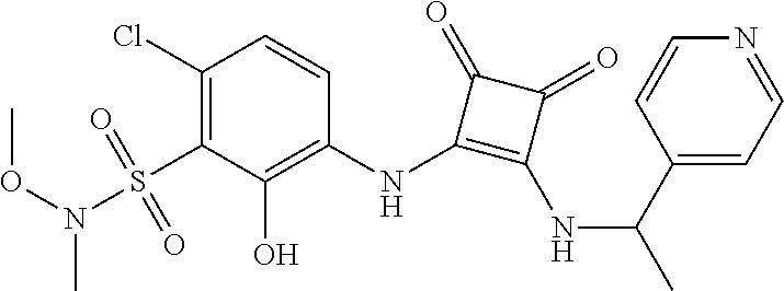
C1(Cl)=C(S(N(OC)C)(=O)=O)C(O)=C(NC2=C(NC(C)C3=CC=NC=C3)C(=O)C2=O)C=C1
